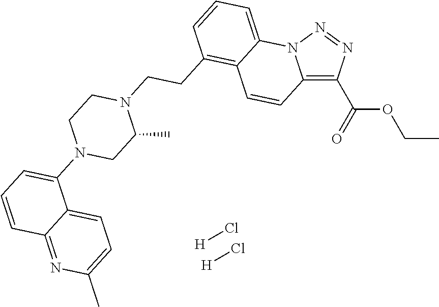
[H]Cl.[H]Cl.C12=C(C(OCC)=O)N=NN1C1=CC=CC(CCN3CCN(C4=CC=CC5=NC(C)=CC=C45)CC3C)=C1C=C2
